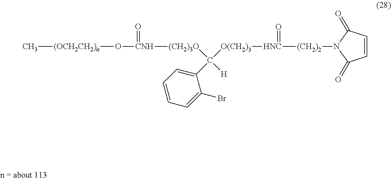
[(OCH2CH2)n](O[CNH]([(CH2)3O]C([O(CH2)3][HNC](=O)[(CH2)2]N1C(=O)C=CC1=O)(C1=CC=CC=C1Br)[H])=O)C
